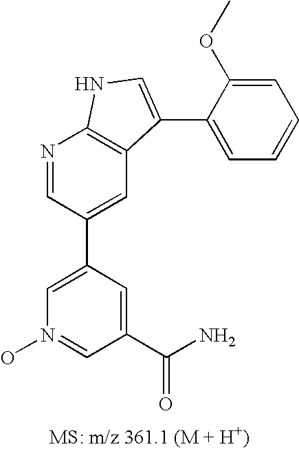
C1=C(C2=CC3=C(N=C2)NC=C3C2=CC=CC=C2OC)C=C(C(N)=O)C=N1O
